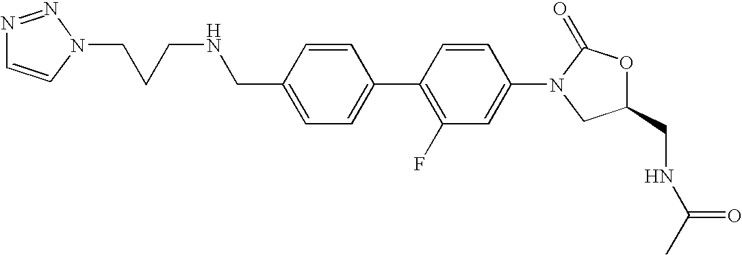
C1=C(CNCCCN2N=NC=C2)C=CC(C2=C(F)C=C(N3CC(CNC(C)=O)OC3=O)C=C2)=C1
